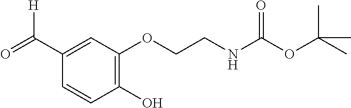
C1(C([H])=O)=CC(OCCNC(OC(C)(C)C)=O)=C(O)C=C1
